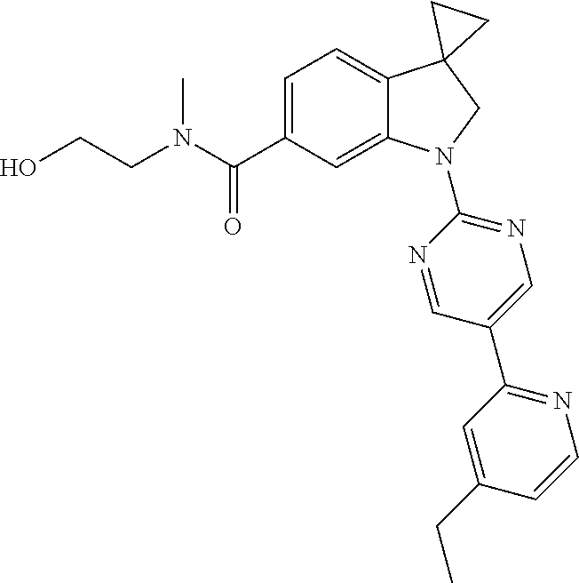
N(C(C1=CC=C2C(=C1)N(C1=NC=C(C3=NC=CC(CC)=C3)C=N1)CC21CC1)=O)(C)CCO
